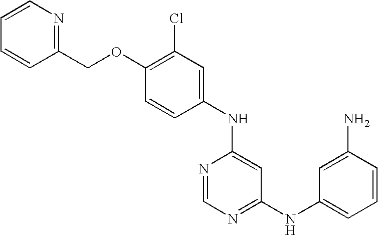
C1(Cl)=C(OCC2=NC=CC=C2)C=CC(NC2=CC(NC3=CC=CC(N)=C3)=NC=N2)=C1
